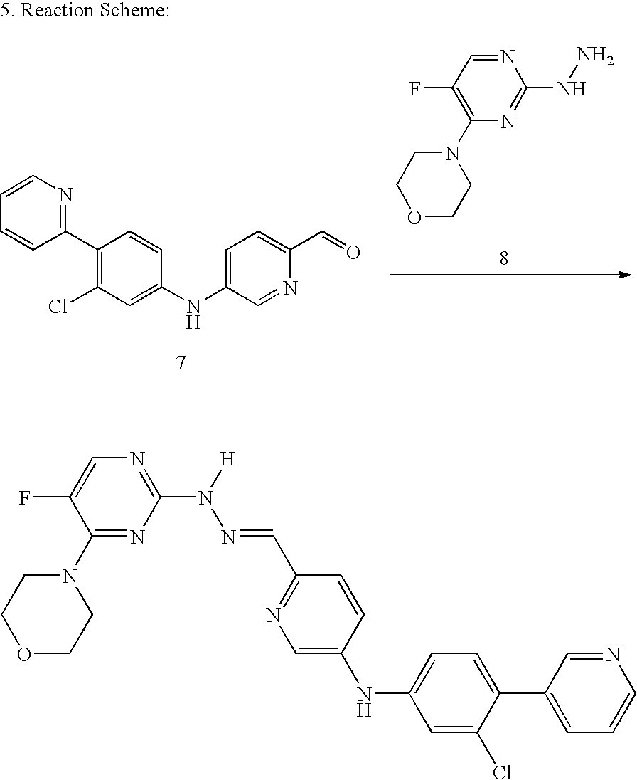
C1(C2=C(Cl)C=C(NC3=CC=C(C=O)N=C3)C=C2)=NC=CC=C1.C1OCCN(C2=C(F)C=NC(NN)=N2)C1.C1=C(NC2=CC=C(C3=CC=CN=C3)C(Cl)=C2)C=CC(C=NN(C2=NC=C(F)C(N3CCOCC3)=N2)[H])=N1
